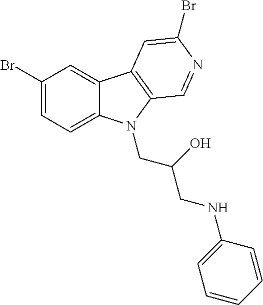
C1(Br)=CC=C2C(=C1)C1=C(N2CC(CNC2=CC=CC=C2)O)C=NC(Br)=C1
